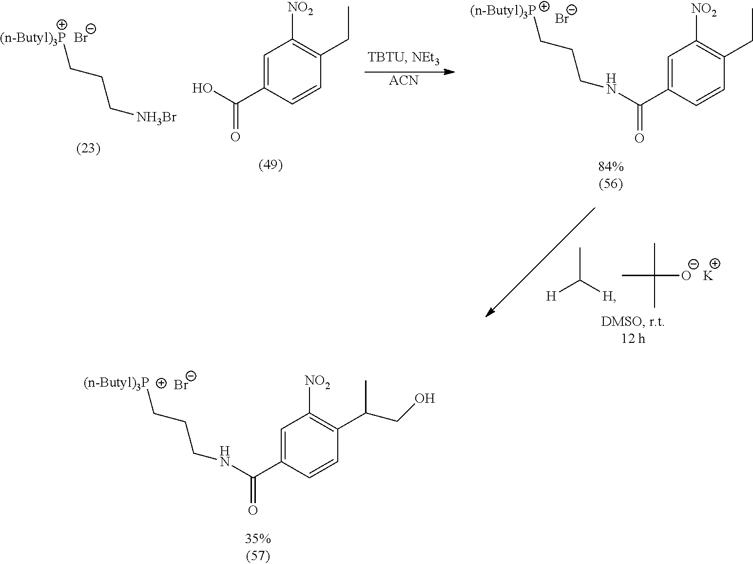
[(n-Butyl)3P]CCC[NH3Br].[Br-].C1=C(C(O)=O)C=CC(CC)=C1[NO2].[ACN].[(n-Butyl)3P]CCCNC(C1=CC([NO2])=C(CC)C=C1)=O.[Br-].[H]C(C)[H].CC(C)(C)[O-].[K].[(n-Butyl)3P]CCCNC(C1=CC([NO2])=C(C(C)CO)C=C1)=O.[Br-]
